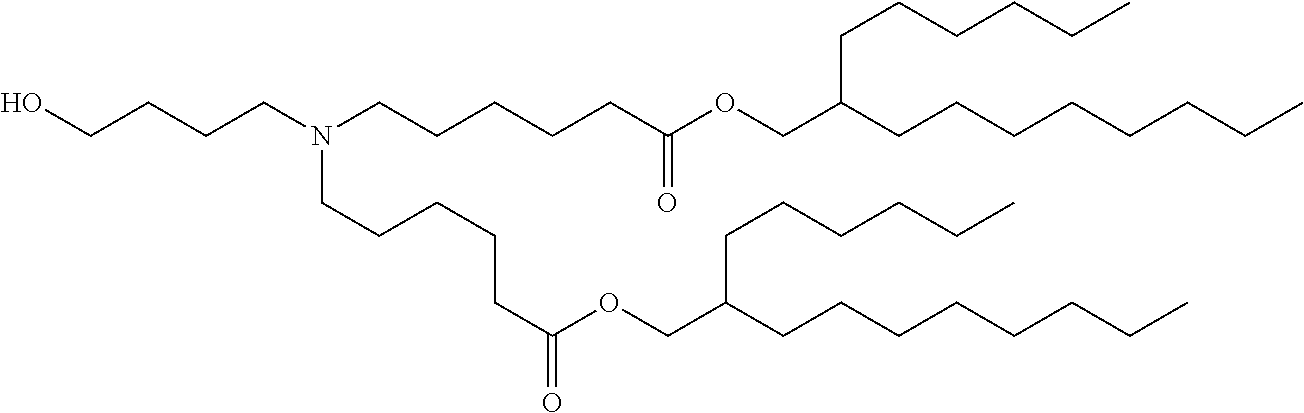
C(N(CCCCCC(OCC(CCCCCCCC)CCCCCC)=O)CCCCCC(OCC(CCCCCCCC)CCCCCC)=O)CCCO
